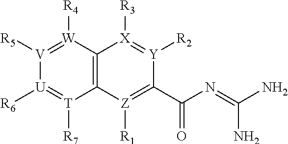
C12=C([W]([R4])=[V]([R5])[U]([R6])=[T]1[R7])[X]([R3])=[Y]([R2])C(C(N=C(N)N)=O)=[Z]2[R1]
